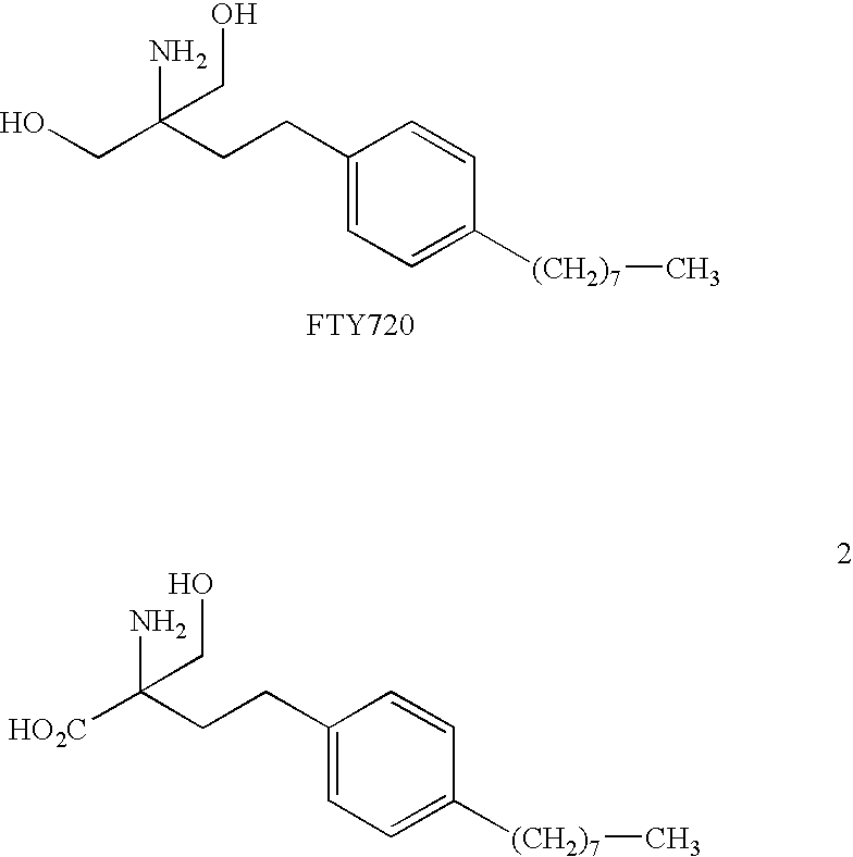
OCC(CCC1=CC=C([(CH2)7]C)C=C1)(N)CO.[FTY720].[HO2C]C(CCC1=CC=C([(CH2)7]C)C=C1)(N)CO
